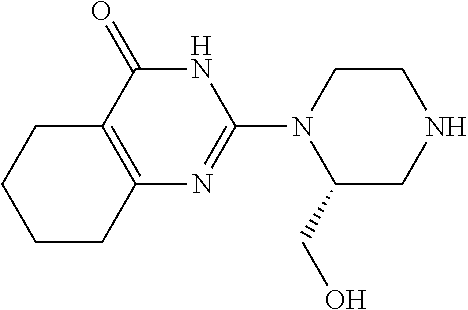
C12=C(C(=O)NC(N3C(CO)CNCC3)=N1)CCCC2
